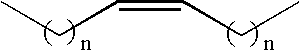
CCC=CCC
